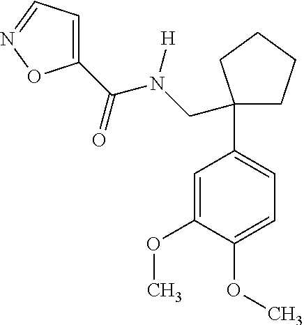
C1(C(N(CC2(C3=CC=C(OC)C(OC)=C3)CCCC2)[H])=O)=CC=NO1
